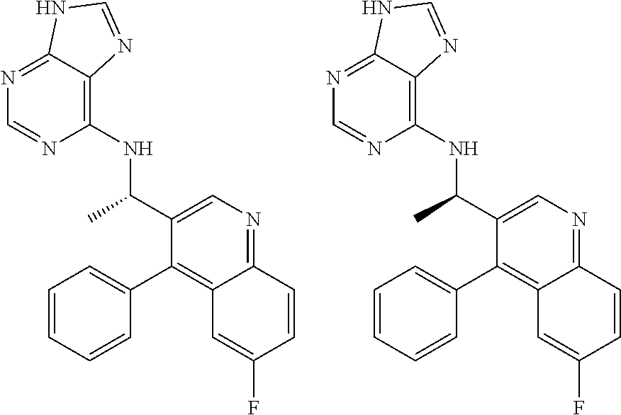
C1(NC(C)C2=CN=C3C(=C2C2=CC=CC=C2)C=C(F)C=C3)=C2C(=NC=N1)NC=N2.C1(NC(C)C2=CN=C3C(=C2C2=CC=CC=C2)C=C(F)C=C3)=C2C(=NC=N1)NC=N2
